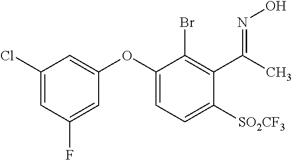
C1(Cl)=CC(F)=CC(OC2=CC=C([SO2CF3])C(C(=NO)C)=C2Br)=C1
